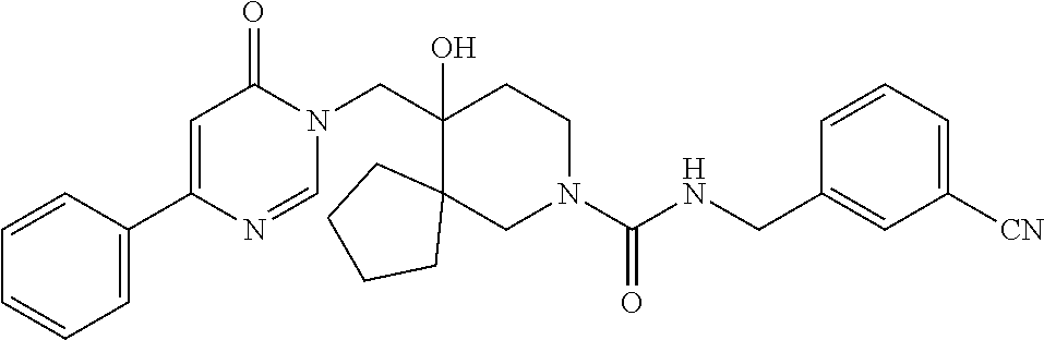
C1(CN2C(=O)C=C(C3=CC=CC=C3)N=C2)(O)C2(CN(C(NCC3=CC([CN])=CC=C3)=O)CC1)CCCC2
